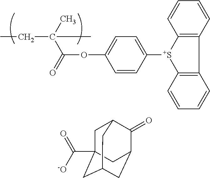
C(C(C)(C)CC)(OC1=CC=C([S+]2C3=C(C=CC=C3)C3=C2C=CC=C3)C=C1)=O.C1C2(C([-O])=O)CC3CC(C(=O)C1C3)C2
